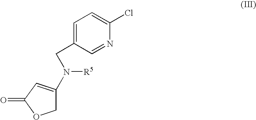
C1C(N([R5])CC2=CC=C(Cl)N=C2)=CC(=O)O1
